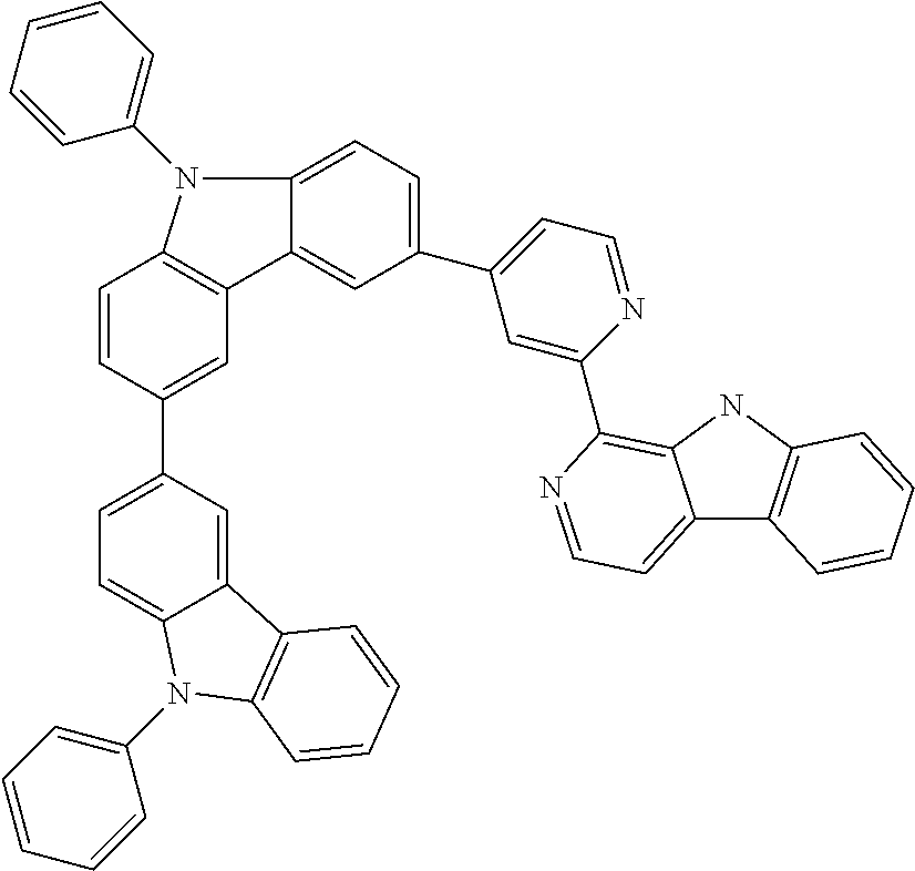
C12=CC(C3=CC4=C(C=C3)N(C3=CC=CC=C3)C3=CC=C(C5=CC=NC(C6=C7C(=CC=N6)C6=C(N7)C=CC=C6)=C5)C=C43)=CC=C1N(C1=CC=CC=C1)C1=C2C=CC=C1
